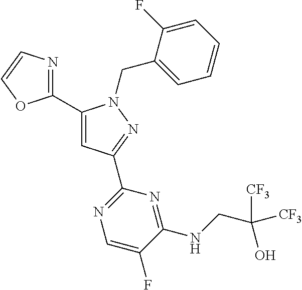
C1(C2=NC=CO2)=CC(C2=NC=C(F)C(NCC([CF3])(O)[CF3])=N2)=NN1CC1=CC=CC=C1F
